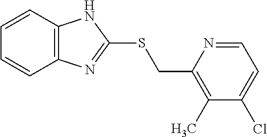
C1=CC2=C(C=C1)N=C(SCC1=C(C)C(Cl)=CC=N1)N2
